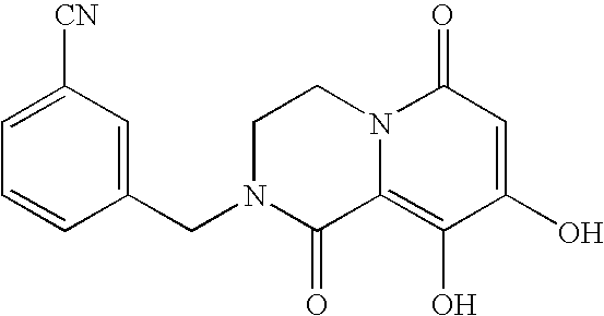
C1N(CC2=CC([CN])=CC=C2)C(=O)C2=C(O)C(O)=CC(=O)N2C1
